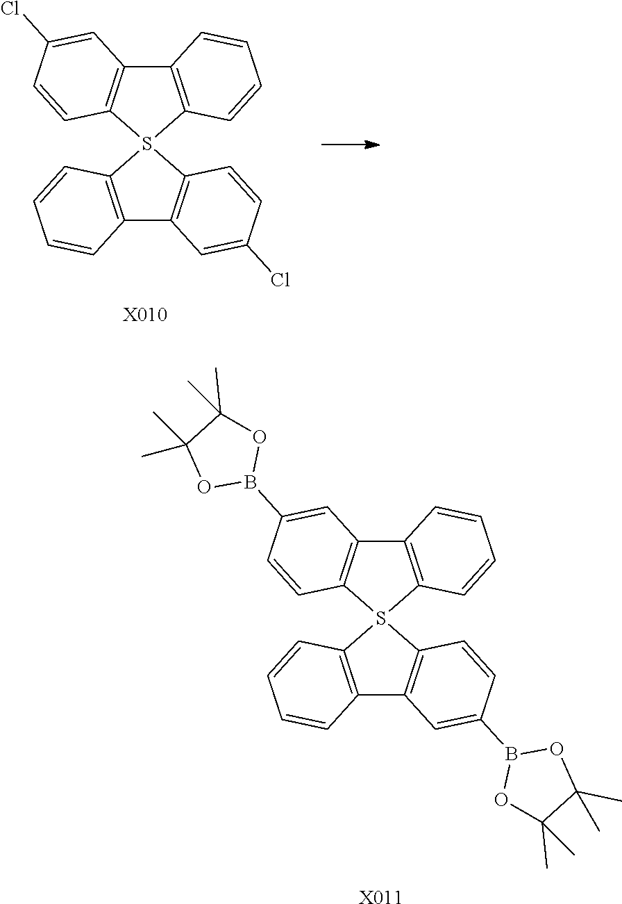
C12=C(S3(C4=C1C=C(Cl)C=C4)C1=C(C4=C3C=CC(Cl)=C4)C=CC=C1)C=CC=C2.[X010].C12=C(S3(C4=C1C=C(B1OC(C)(C)C(C)(C)O1)C=C4)C1=C(C4=C3C=CC(B3OC(C)(C)C(C)(C)O3)=C4)C=CC=C1)C=CC=C2.[X011]
